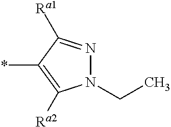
N1(CC)N=C([Ra1])C(*)=C1[Ra2]
